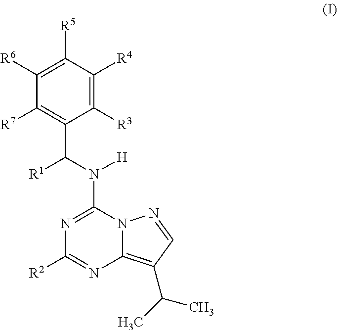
C1([R3])=C([R4])C([R5])=C([R6])C([R7])=C1C(N([H])C1=NC([R2])=NC2=C(C(C)C)C=NN12)[R1]
